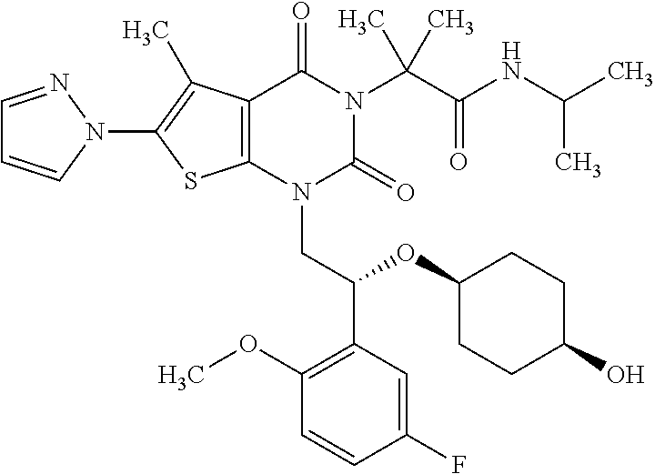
C12=C(C(C)=C(N3C=CC=N3)S1)C(=O)N(C(C(=O)NC(C)C)(C)C)C(=O)N2CC(C1=C(OC)C=CC(F)=C1)OC1CCC(O)CC1
